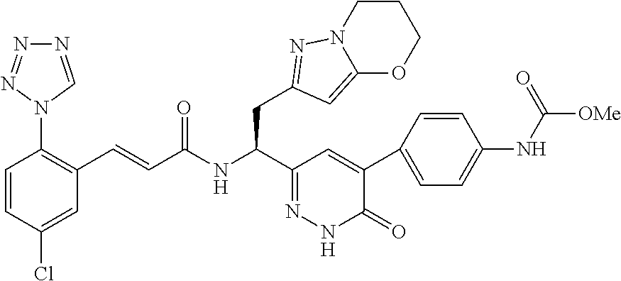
C1=CC(Cl)=CC(C=CC(NC(C2=NNC(=O)C(C3=CC=C(NC([OMe])=O)C=C3)=C2)CC2=NN3CCCOC3=C2)=O)=C1N1N=NN=C1
